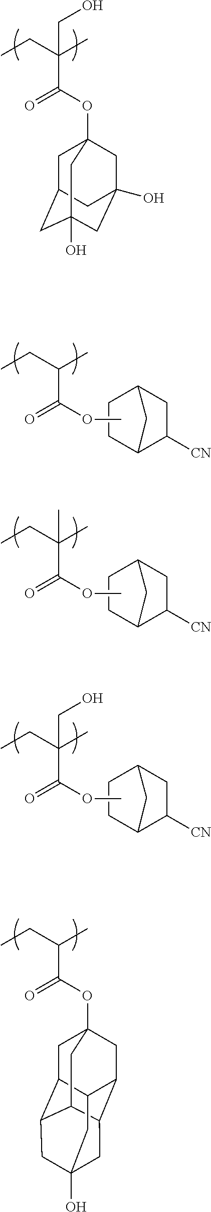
CCC(C)(C(=O)OC12CC3CC(O)(CC(O)(C1)C3)C2)CO.CCC(C)C(=O)OC.C1CC2C([CN])CC1C2.CCC(C)(C(=O)OC)C.C1CC2C([CN])CC1C2.CCC(C)(C(=O)OC)CO.C1CC2C([CN])CC1C2.CCC(C)C(=O)OC12CC3C4C(C1)C1CC(O)(CC3C1C2)C4
